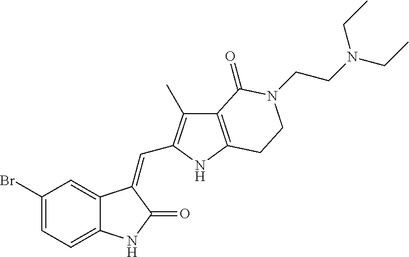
C1(Br)=CC=C2C(=C1)C(=CC1=C(C)C3=C(N1)CCN(CCN(CC)CC)C3=O)C(=O)N2
